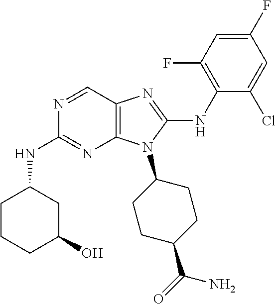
N1=CC2=C(N=C1NC1CCCC(O)C1)N(C1CCC(C(=O)N)CC1)C(NC1=C(F)C=C(F)C=C1Cl)=N2
